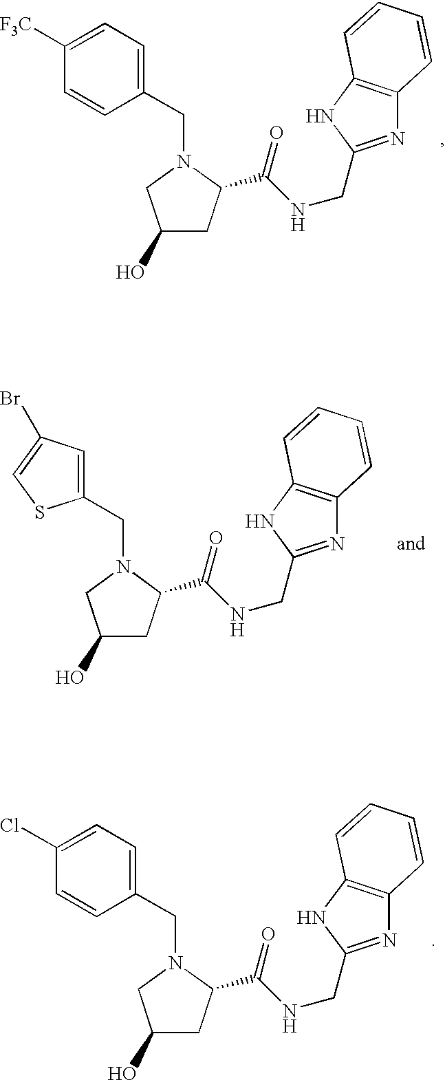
C1(CN2CC(O)CC2C(NCC2=NC3=C(N2)C=CC=C3)=O)=CC=C([F3C])C=C1.C1(CN2CC(O)CC2C(NCC2=NC3=C(N2)C=CC=C3)=O)=CC(Br)=CS1.C1(CN2CC(O)CC2C(NCC2=NC3=C(N2)C=CC=C3)=O)=CC=C(Cl)C=C1
